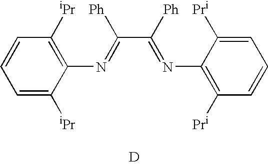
C1=CC=C([iPr])C(N=C(C([Ph])=NC2=C([Pr])C=CC=C2[Pr])[Ph])=C1[iPr].[D]
